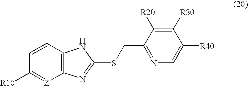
C12=C(C=CC([R10])=[Z]1)NC(SCC1=NC=C([R40])C([R30])=C1[R20])=N2
